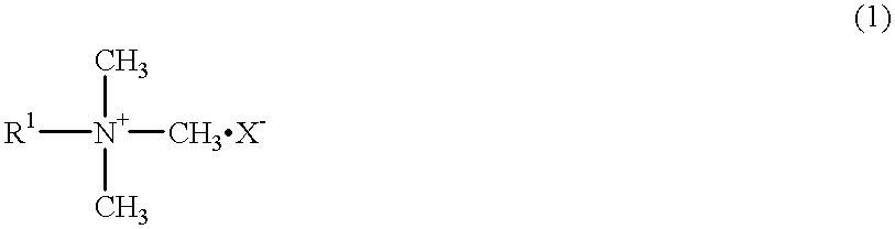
[R1][N+](C)(C)[CH3X-]
